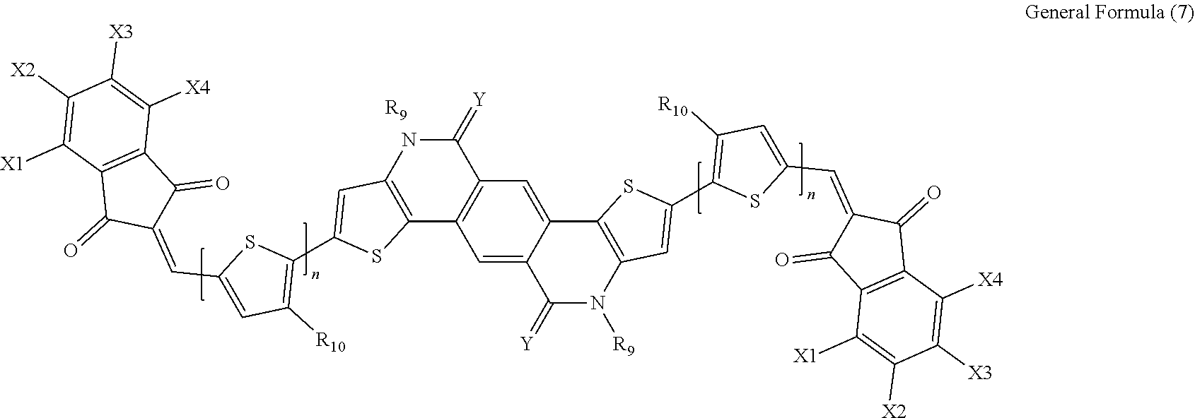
[R9].C1(=[Y])NC2=C(C3=C1C=C1C(=C3)C(=[Y])N([R9])C3=C1SC(C1=C([R10])C=C(C=C4C(=O)C5=C(C4=O)C([X4])=C([X3])C([X2])=C5[X1])S1)=C3)SC(C1=C([R10])C=C(C=C3C(=O)C4=C(C3=O)C([X1])=C([X2])C([X3])=C4[X4])S1)=C2
